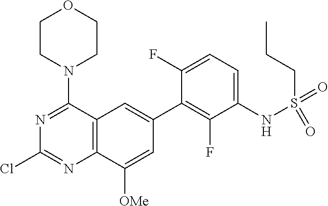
C12=C(C(N3CCOCC3)=NC(Cl)=N1)C=C(C1=C(F)C(NS(=O)(CCC)=O)=CC=C1F)C=C2[OMe]
